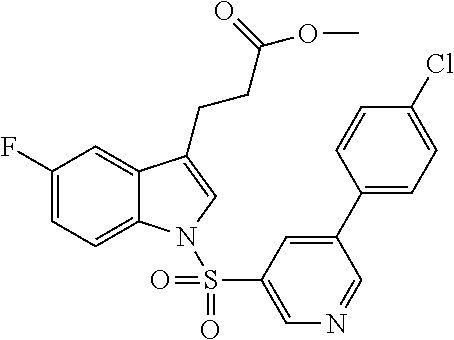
C1(F)=CC=C2C(=C1)C(CCC(=O)OC)=CN2S(C1=CN=CC(C2=CC=C(Cl)C=C2)=C1)(=O)=O
